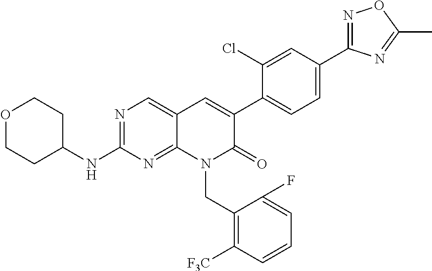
N1=C(C2=CC=C(C3=CC4=CN=C(NC5CCOCC5)N=C4N(CC4=C([F3C])C=CC=C4F)C3=O)C(Cl)=C2)N=C(C)O1
